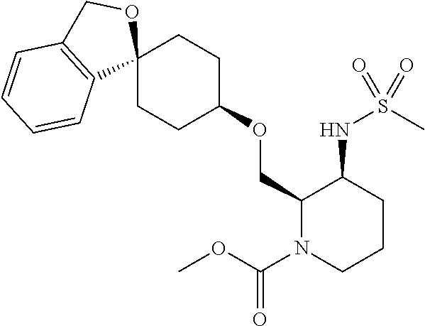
C1(COC2CCC3(CC2)OCC2=C3C=CC=C2)N(C(OC)=O)CCCC1NS(C)(=O)=O
